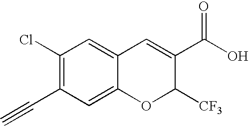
C(C1=C(Cl)C=C2C(=C1)OC([CF3])C(C(O)=O)=C2)#C
